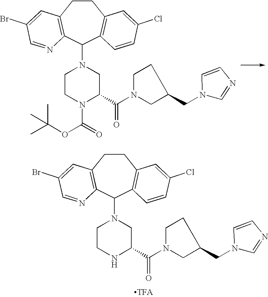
C1CC2=C(C(N3CCN(C(OC(C)(C)C)=O)C(C(N4CC(CN5C=NC=C5)CC4)=O)C3)C3=C1C=C(Cl)C=C3)N=CC(Br)=C2.C1CC2=C(C(N3CCNC(C(N4CC(CN5C=NC=C5)CC4)=O)C3)C3=C1C=C(Cl)C=C3)N=CC(Br)=C2.[TFA]
